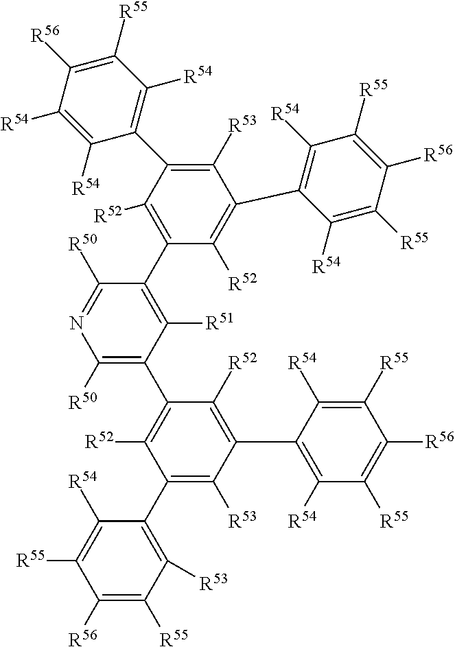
C1(C2=C([R53])C(C3=C([R54])C([R55])=C([R56])C([R55])=C3[R54])=C([R52])C(C3=C([R50])N=C([R50])C(C4=C([R52])C(C5=C([R54])C([R55])=C([R56])C([R54])=C5[R54])=C([R53])C(C5=C([R54])C([R55])=C([R56])C([R55])=C5[R54])=C4[R52])=C3[R51])=C2[R52])=C([R53])C([R55])=C([R56])C([R55])=C1[R54]
